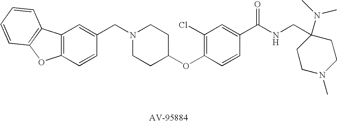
C12=C(C=CC(CN3CCC(OC4=C(Cl)C=C(C(NCC5(N(C)C)CCN(C)CC5)=O)C=C4)CC3)=C1)OC1=C2C=CC=C1
